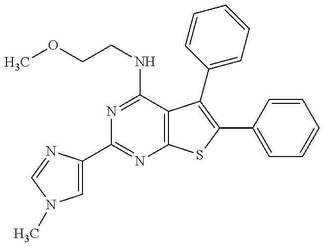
C1(C2=CN(C)C=N2)=NC2=C(C(NCCOC)=N1)C(C1=CC=CC=C1)=C(C1=CC=CC=C1)S2
